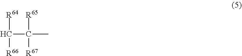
[R64]C(C(C)([R65])[R67])[R66]
